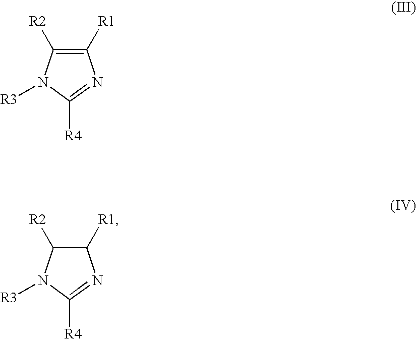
C1([R1])=C([R2])N([R3])C([R4])=N1.C1([R1])C([R2])N([R3])C([R4])=N1
